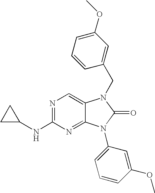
N1=C(NC2CC2)N=C2C(=C1)N(CC1=CC(OC)=CC=C1)C(=O)N2C1=CC=CC(OC)=C1
